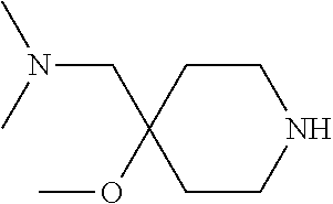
C1CNCCC1(CN(C)C)OC
